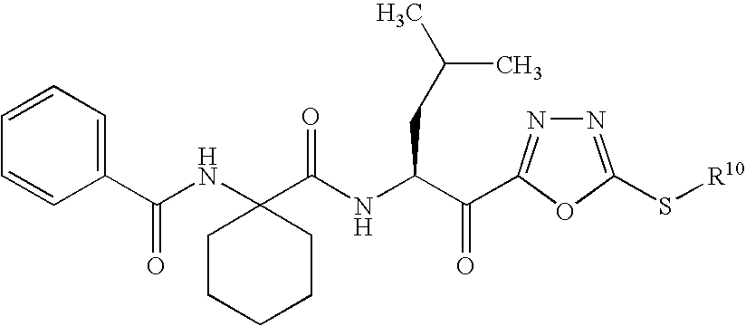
N1=C(S[R10])OC(C(C(NC(C2(NC(C3=CC=CC=C3)=O)CCCCC2)=O)CC(C)C)=O)=N1
